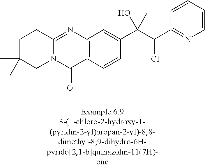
N12C(=NC3=C(C1=O)C=CC(C(C(C1=NC=CC=C1)Cl)(O)C)=C3)CCC(C)(C)C2
